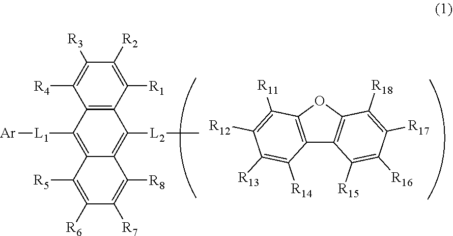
C12=C(C([R1])=C([R2])C([R3])=C1[R4])C([L2]C)=C1C(=C2[L1][Ar])C([R5])=C([R6])C([R7])=C1[R8].C12=C(OC3=C1C([R15])=C([R16])C([R17])=C3[R18])C([R11])=C([R12])C([R13])=C2[R14]
